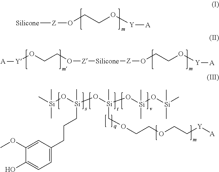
C1(OC)=CC(CCC[Si](O[Si](O[Si](O[Si](C)(C)C)(C)C)(COCCOCC[Y][A])C)(O[Si](C)(C)C)C)=CC=C1O.[Silicone][Z]OCCO[Y][A].[Silicone]([Z]OCCO[Y][A])[Z]OCCO[Y][A]
